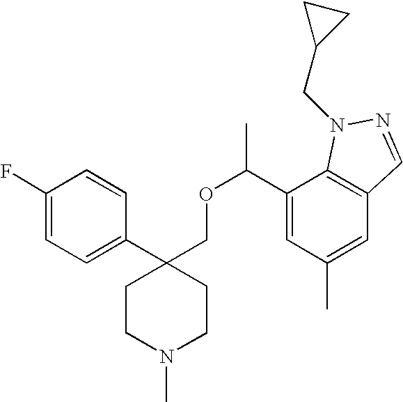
C1(C2(COC(C3=CC(C)=CC4=C3N(CC3CC3)N=C4)C)CCN(C)CC2)=CC=C(F)C=C1
